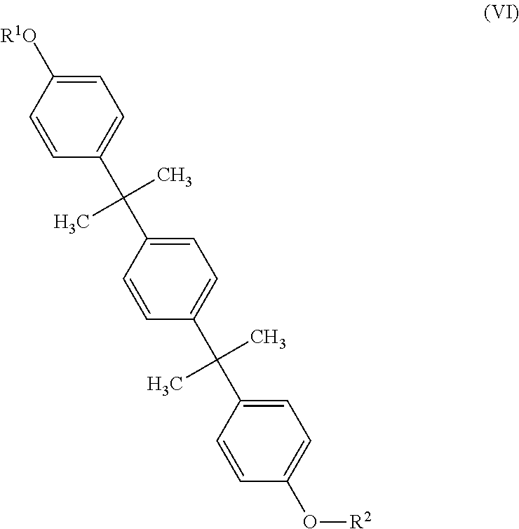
C1([R1O])=CC=C(C(C2=CC=C(C(C3=CC=C(O[R2])C=C3)(C)C)C=C2)(C)C)C=C1
